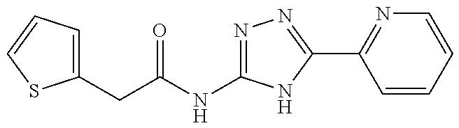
C1(CC(NC2=NN=C(C3=NC=CC=C3)N2)=O)=CC=CS1
